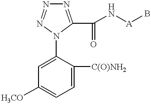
N1=C(C(N[A]B)=O)N(C2=CC([H3CO])=CC=C2[C(O)NH2])N=N1
